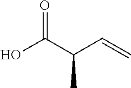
C(=C)C(C(O)=O)C
